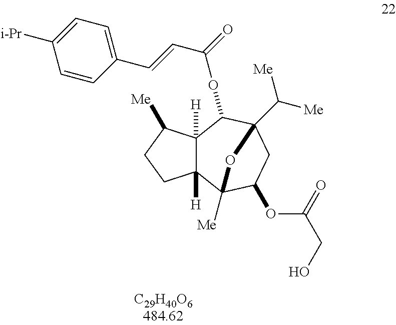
C12([H])C([H])(C3([Me])C(OC(CO)=O)CC(C([Me])[Me])(C1OC(C=CC1=CC=C([i-Pr])C=C1)=O)O3)CCC2[Me]
